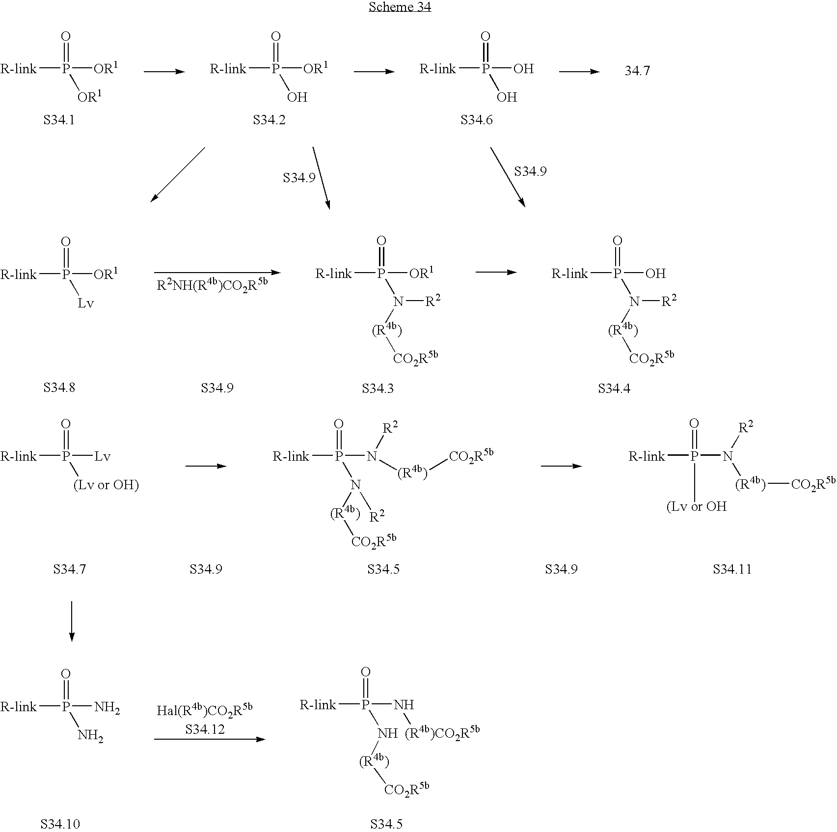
[R-link]P(O)(O)=O.[R-link]P([OR1])(O)=O.[R-link]P([OR1])([OR1])=O.[R-link]P([OR1])([Lv])=O.[R-link]P([OR1])(N([R2])[(R4b)][CO2R5b])=O.[R-link]P(O)(N([R2])[(R4b)][CO2R5b])=O.[R-link]P(N([R2])[(R4b)][CO2R5b])(=O)N([(R4b)][CO2R5b])[R2].[R-link]P([Lv])([(Lv or OH)])=O.[R-link]P(=O)([(Lv or OH])N([R2])[(R4b)][CO2R5b].[R-link]P(N)(N)=O.[R-link]P(N[(R4b)CO2R5b])(N[(R4b)][CO2R5b])=O
